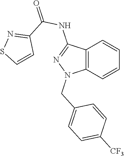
C12=C(C=CC=C1)N(CC1=CC=C([CF3])C=C1)N=C2NC(=O)C1=NSC=C1
